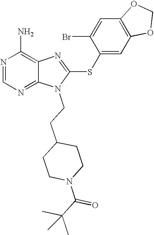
N1=CN=C2C(=C1N)N=C(SC1=CC3=C(C=C1Br)OCO3)N2CCC1CCN(C(C(C)(C)C)=O)CC1
